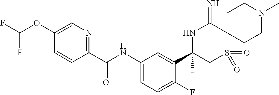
C1(C(NC2=CC=C(F)C(C3(C)CS(=O)(=O)C4(C(=N)N3)CCN(C)CC4)=C2)=O)=NC=C(OC(F)F)C=C1
